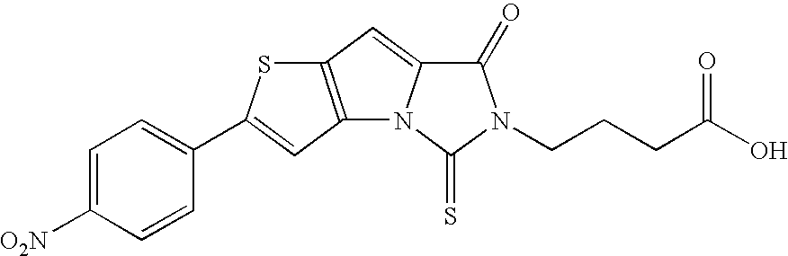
C1=C([O2N])C=CC(C2=CC3=C(C=C4N3C(=S)N(CCCC(O)=O)C4=O)S2)=C1
